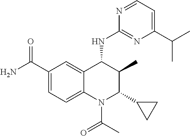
C12=CC(C(N)=O)=CC=C1N(C(C)=O)C(C1CC1)C(C)C2NC1=NC(C(C)C)=CC=N1
